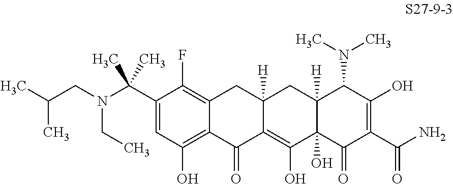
C(C)(C)(C1=CC(O)=C2C(=C1F)CC1([H])C(=C(O)C3(O)C([H])(C1)C(N(C)C)C(O)=C(C(N)=O)C3=O)C2=O)N(CC(C)C)CC
